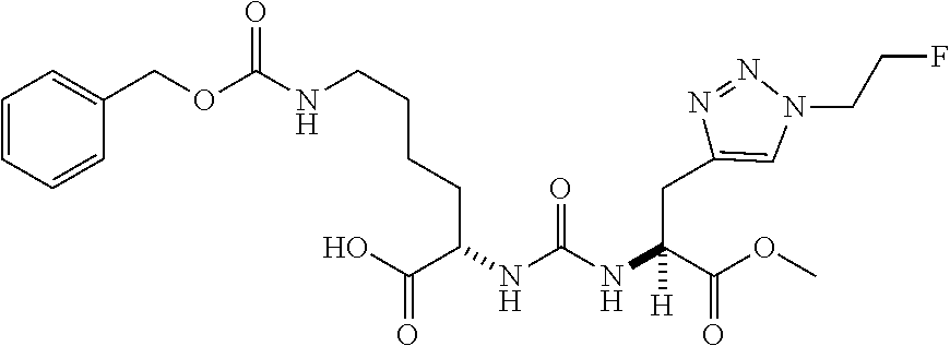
N1=NN(CCF)C=C1CC(NC(NC(C(O)=O)CCCCNC(OCC1=CC=CC=C1)=O)=O)(C(OC)=O)[H]
